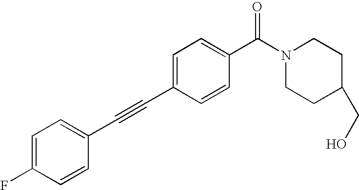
C1=C(F)C=CC(C#CC2=CC=C(C(N3CCC(CO)CC3)=O)C=C2)=C1
